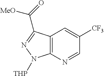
C12=C(N=CC([CF3])=C1)N([THP])N=C2C(=O)[MeO]
